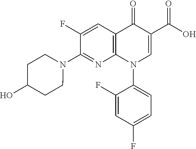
N1(C2=NC3=C(C=C2F)C(=O)C(C(O)=O)=CN3C2=CC=C(F)C=C2F)CCC(O)CC1
